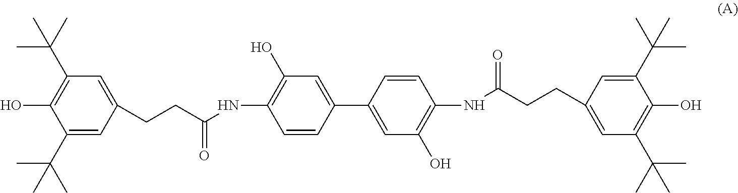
C1(C(C)(C)C)=C(O)C(C(C)(C)C)=CC(CCC(NC2=C(O)C=C(C3=CC(O)=C(NC(CCC4=CC(C(C)(C)C)=C(O)C(C(C)(C)C)=C4)=O)C=C3)C=C2)=O)=C1
